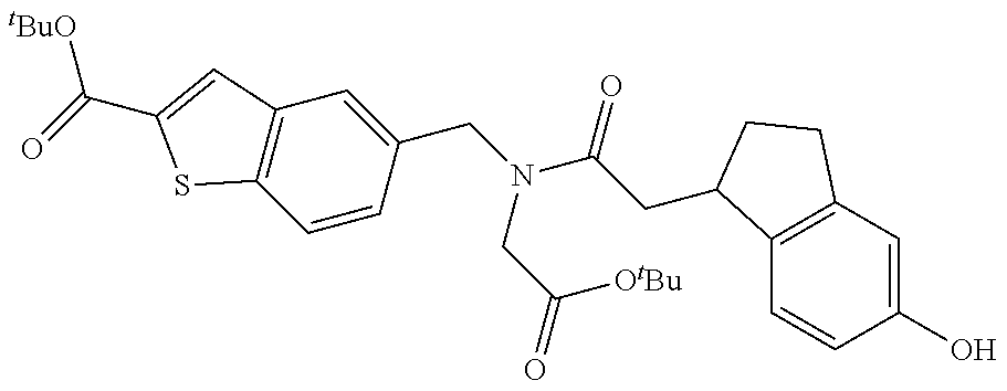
C1=CC(CN(CC([OtBu])=O)C(=O)CC2C3=C(C=C(O)C=C3)CC2)=CC2=C1SC(C([tBuO])=O)=C2
